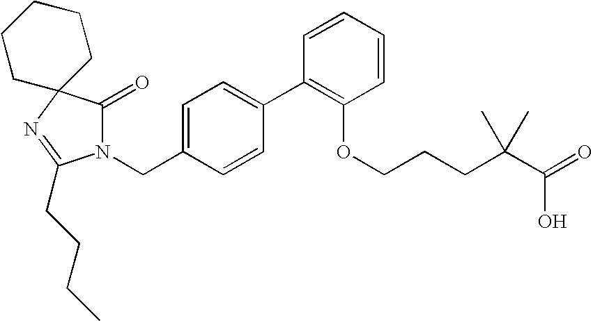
N1(CC2=CC=C(C3=C(OCCCC(C(=O)O)(C)C)C=CC=C3)C=C2)C(=O)C2(N=C1CCCC)CCCCC2
